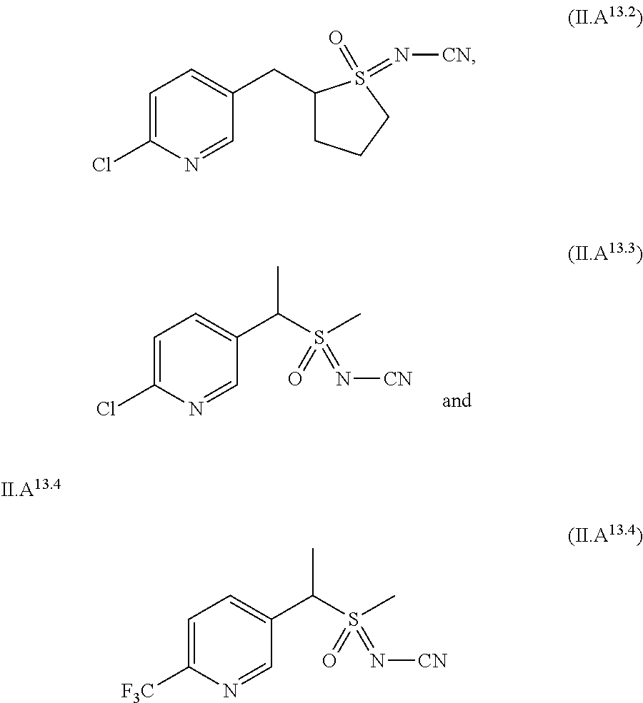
C1=C(Cl)N=CC(C(S(C)(=O)=N[CN])C)=C1.C1=C(Cl)N=CC(CC2CCCS2(=O)=N[CN])=C1.C1=C([F3C])N=CC(C(S(C)(=O)=N[CN])C)=C1
